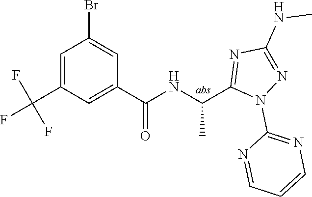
C1=C(C(F)(F)F)C=C(C(=O)NC(C)C2=NC(NC)=NN2C2=NC=CC=N2)C=C1Br
